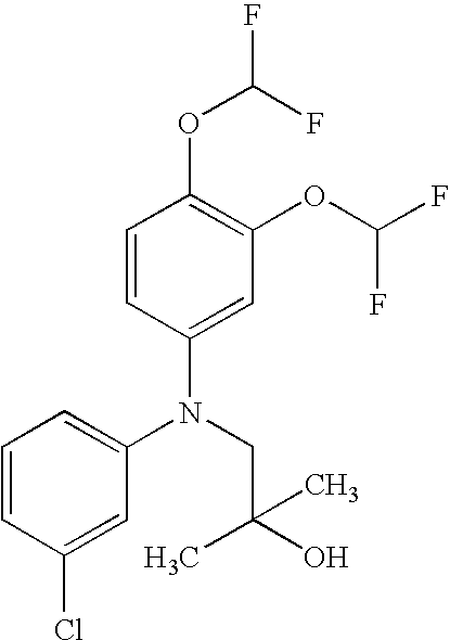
C1=CC(OC(F)F)=C(OC(F)F)C=C1N(CC(O)(C)C)C1=CC=CC(Cl)=C1
